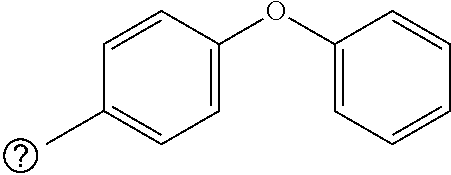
C1(C)=CC=C(OC2=CC=CC=C2)C=C1
